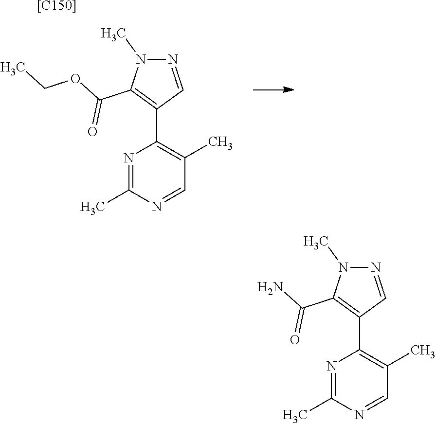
N1=C(C)N=CC(C)=C1C1=C(C(OCC)=O)N(C)N=C1.[[C150]].N1=C(C)N=CC(C)=C1C1=C(C(N)=O)N(C)N=C1
